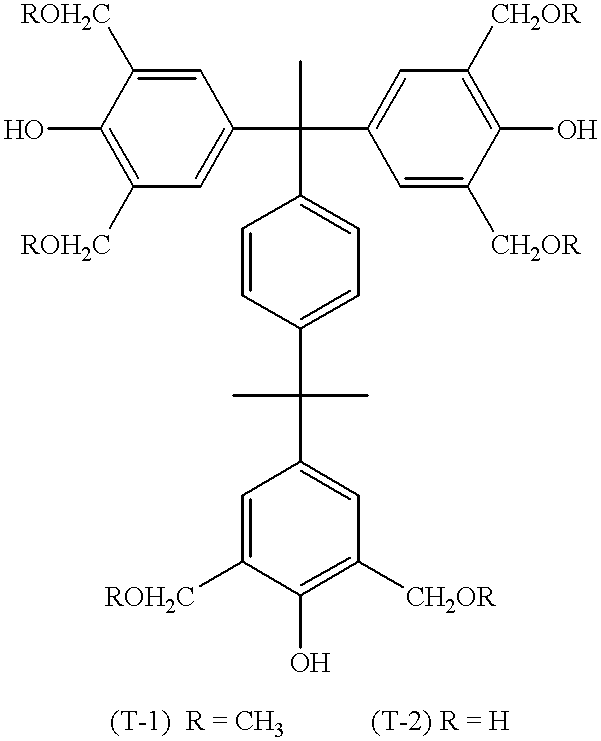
CC(C1=CC([ROH2C])=C(O)C([ROH2C])=C1)(C1=CC=C(C(C)(C)C2=CC([CH2OR])=C(O)C([ROH2C])=C2)C=C1)C1=CC([CH2OR])=C(O)C([CH2OR])=C1
